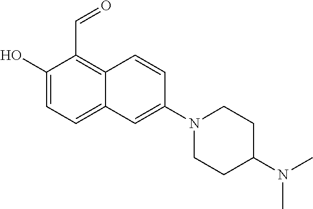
C1(O)=CC=C2C(=C1C=O)C=CC(N1CCC(N(C)C)CC1)=C2
